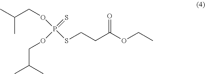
C(CSP(OCC(C)C)(=S)OCC(C)C)C(OCC)=O
